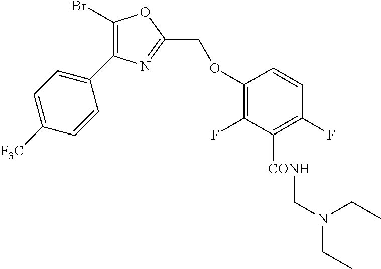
C1(Br)=C(C2=CC=C([F3C])C=C2)N=C(COC2=C(F)C([CONH]CN(CC)CC)=C(F)C=C2)O1
